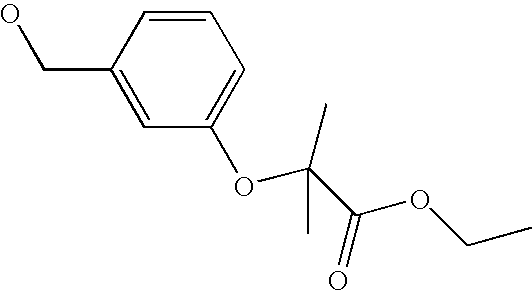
C1=CC(CO)=CC(OC(C(OCC)=O)(C)C)=C1
